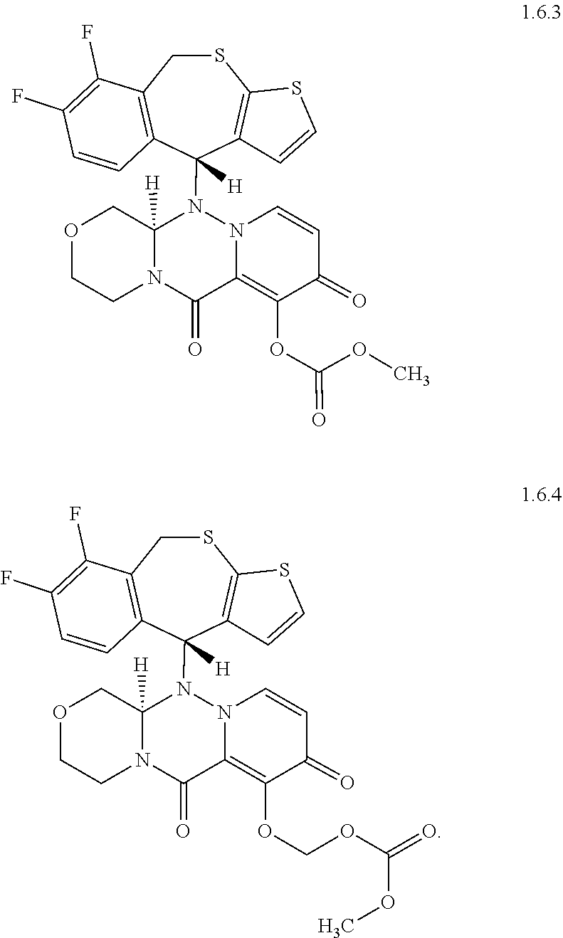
C12=C(C(F)=C(F)C=C1)CSC1=C(C2(N2C3([H])COCCN3C(=O)C3=C(OC(=O)OC)C(=O)C=CN23)[H])C=CS1.O=C(OCOC1=C2C(=O)N3C([H])(N(C4([H])C5=C(C(F)=C(F)C=C5)CSC5=C4C=CS5)N2C=CC1=O)COCC3)OC
